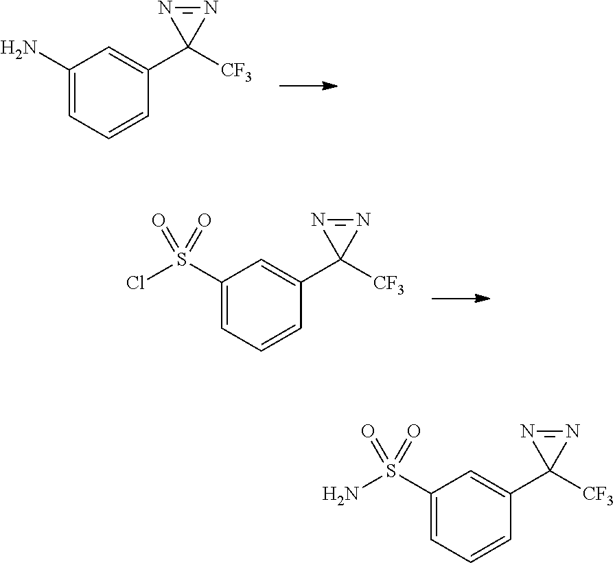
C1(N)=CC=CC(C2([CF3])N=N2)=C1.C1(S(Cl)(=O)=O)=CC=CC(C2([CF3])N=N2)=C1.C1(S(N)(=O)=O)=CC=CC(C2([CF3])N=N2)=C1
